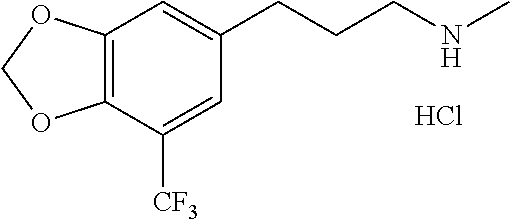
C12=C(C([CF3])=CC(CCCNC)=C1)OCO2.Cl
